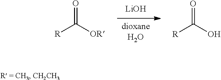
[LiOH].[dioxaneH2O].O=C([OR])[R].O=C(O)[R]
